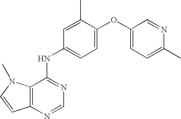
C12=C(N=CN=C1NC1=CC=C(OC3=CC=C(C)N=C3)C(C)=C1)C=CN2C
